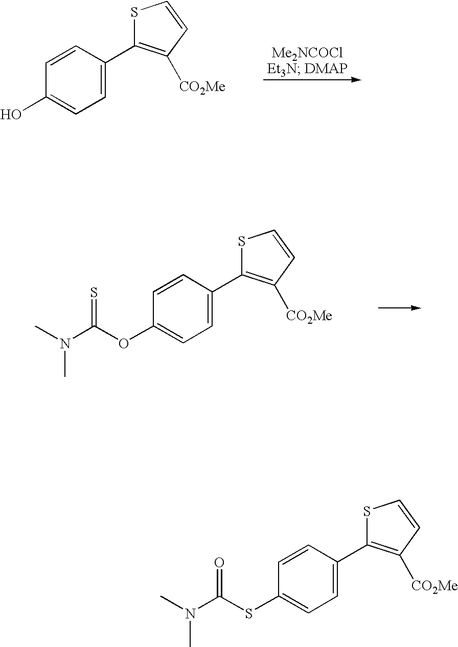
C1=CC(C2=C([CO2Me])C=CS2)=CC=C1O.C1=CC(C2=C([CO2Me])C=CS2)=CC=C1OC(N(C)C)=S.C1=CC(C2=C([CO2Me])C=CS2)=CC=C1SC(N(C)C)=O
